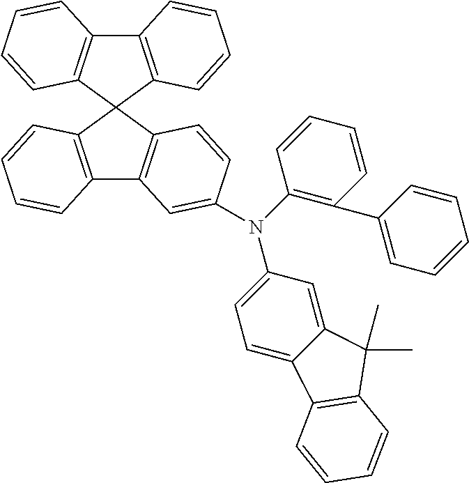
C12=C(C3(C4=C1C=C(N(C1=CC=C5C(=C1)C(C)(C)C1=C5C=CC=C1)C1=C(C5=CC=CC=C5)C=CC=C1)C=C4)C1=C(C4=C3C=CC=C4)C=CC=C1)C=CC=C2
